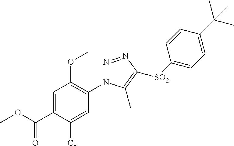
N1=NC([SO2]C2=CC=C(C(C)(C)C)C=C2)=C(C)N1C1=C(OC)C=C(C(OC)=O)C(Cl)=C1
